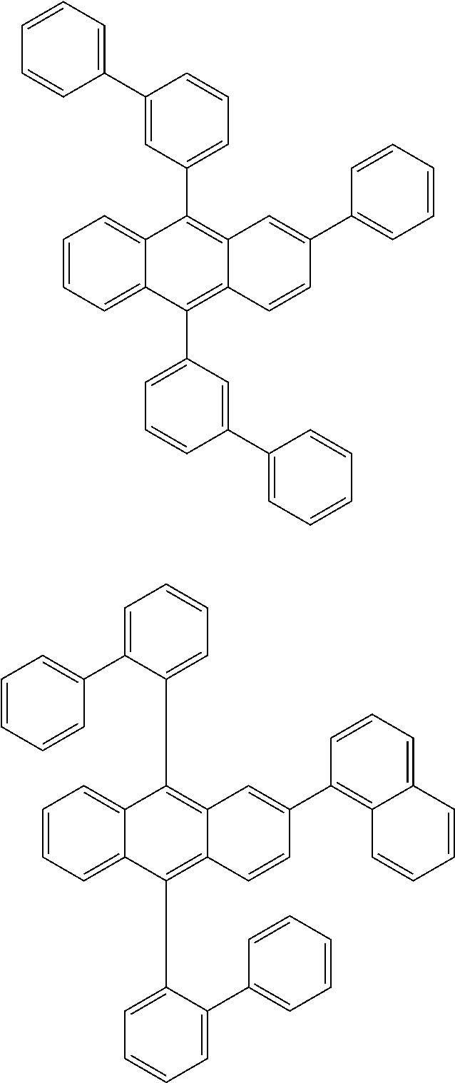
C1(C2=CC=CC=C2)=CC(C2=C3C(=C(C4=CC=CC(C5=CC=CC=C5)=C4)C4=CC=CC=C24)C=CC(C2=CC=CC=C2)=C3)=CC=C1.C1=C(C2=CC=CC=C2)C(C2=C3C(=C(C4=CC=CC=C4C4=CC=CC=C4)C4=CC=CC=C24)C=CC(C2=C4C(=CC=C2)C=CC=C4)=C3)=CC=C1
